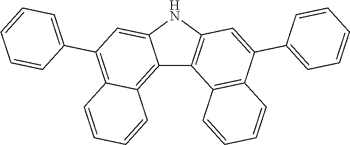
C12=C3C(=C(C4=CC=CC=C4)C=C1NC1=C2C2=C(C(C4=CC=CC=C4)=C1)C=CC=C2)C=CC=C3
